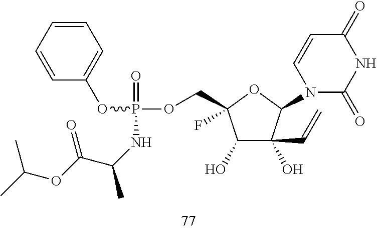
C(NP(=O)(OC1=CC=CC=C1)OCC1(F)C(O)C(O)(C=C)C(N2C(=O)NC(=O)C=C2)O1)(C(=O)OC(C)C)C
